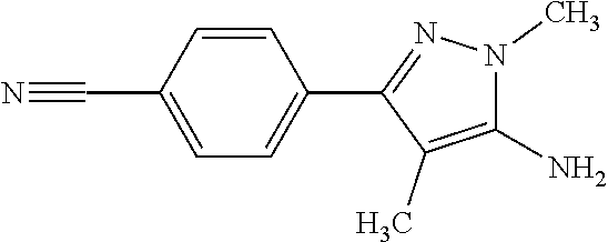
C1=CC(C#N)=CC=C1C1=NN(C)C(N)=C1C
